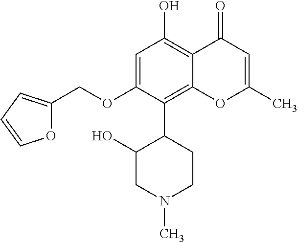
C1(OCC2=CC=CO2)=CC(O)=C2C(=C1C1CCN(C)CC1O)OC(C)=CC2=O
